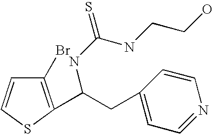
C1(Br)=C(C(CC2=CC=NC=C2)NC(=S)NCCO)SC=C1
